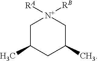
C1C(C)CC(C)C[N+]1([RA])[RB]
